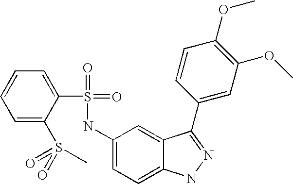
C1=CC=C(S(=O)(=O)C)C(S(=O)(=O)NC2=CC=C3C(=C2)C(C2=CC(OC)=C(OC)C=C2)=NN3)=C1
